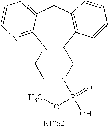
N12C(C3=C(CC4=CC=CN=C14)C=CC=C3)CN(P(O)(=O)OC)CC2
